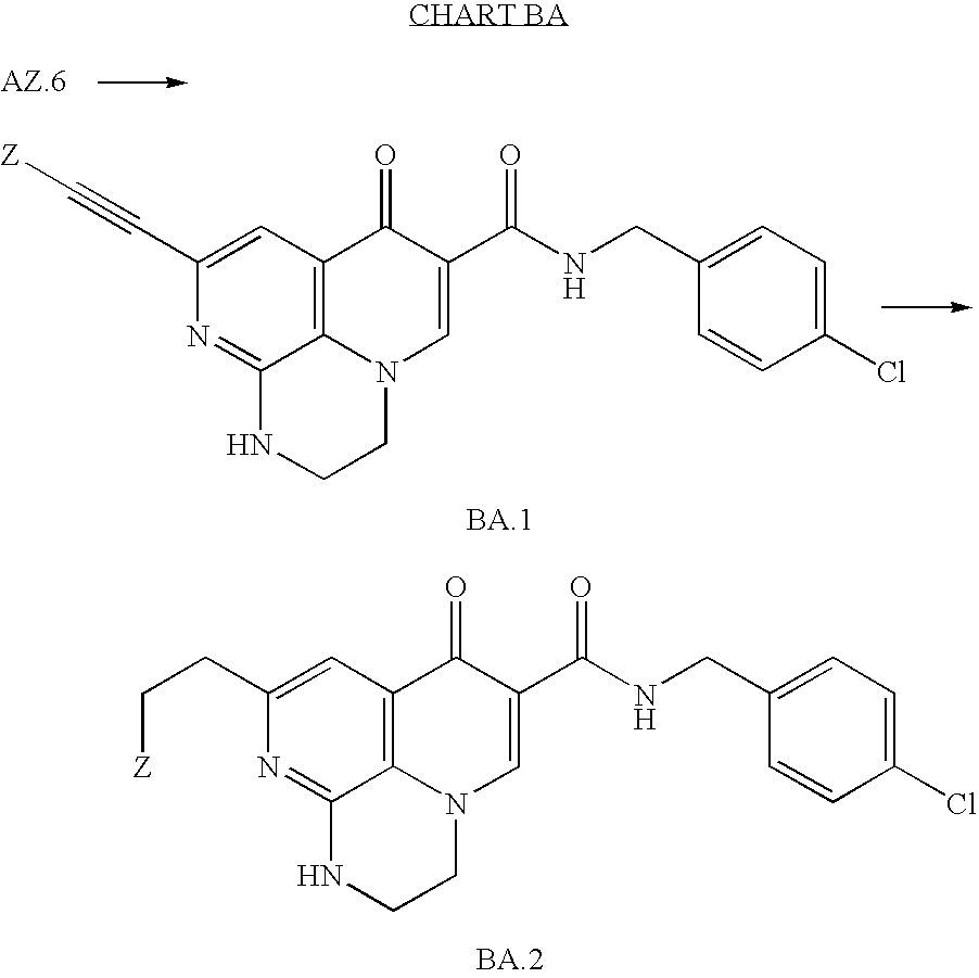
C12=C3C=C(C#C[Z])N=C1NCCN2C=C(C(NCC1=CC=C(Cl)C=C1)=O)C3=O.C12=C3C=C(CC[Z])N=C1NCCN2C=C(C(NCC1=CC=C(Cl)C=C1)=O)C3=O
